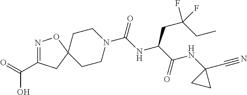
N1=C(C(=O)O)CC2(O1)CCN(C(NC(C(NC1(C#N)CC1)=O)CC(CC)(F)F)=O)CC2
